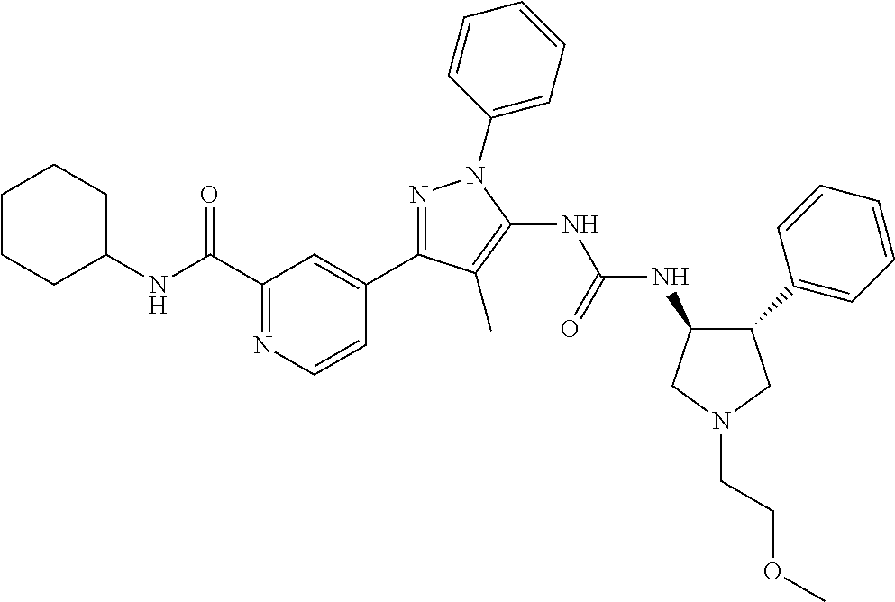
N1=C(C2=CC(C(NC3CCCCC3)=O)=NC=C2)C(C)=C(NC(NC2C(C3=CC=CC=C3)CN(CCOC)C2)=O)N1C1=CC=CC=C1
